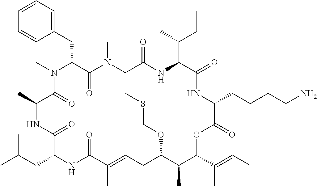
C1=CC=C(CC2C(=O)N(C)CC(=O)NC(C(C)CC)C(=O)NC(CCCCN)C(=O)OC(C(C)=CC)C(C)C(OCSC)CC=C(C)C(=O)NC(CC(C)C)C(=O)NC(C)C(=O)N2C)C=C1
